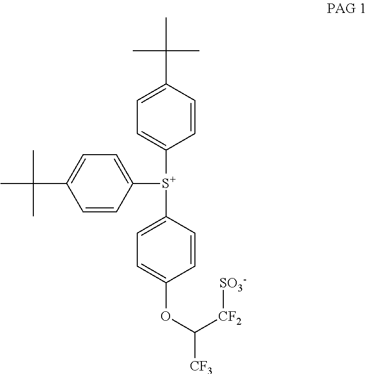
C1=CC([S+](C2=CC=C(C(C)(C)C)C=C2)C2=CC=C(OC([CF2][SO3-])[CF3])C=C2)=CC=C1C(C)(C)C
